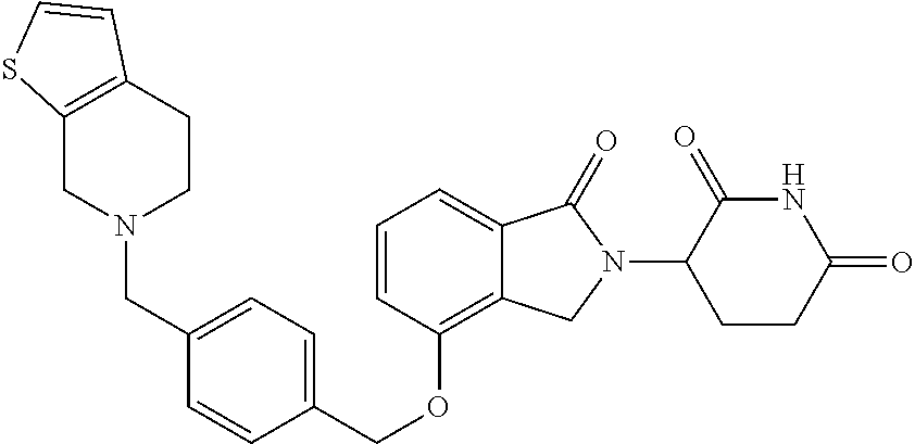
C(OC1=C2C(=CC=C1)C(=O)N(C1C(=O)NC(=O)CC1)C2)C1=CC=C(CN2CC3=C(CC2)C=CS3)C=C1
